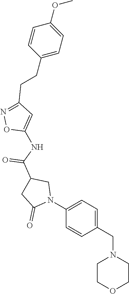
C1COCCN1CC1=CC=C(N2CC(C(NC3=CC(CCC4=CC=C(OC)C=C4)=NO3)=O)CC2=O)C=C1
